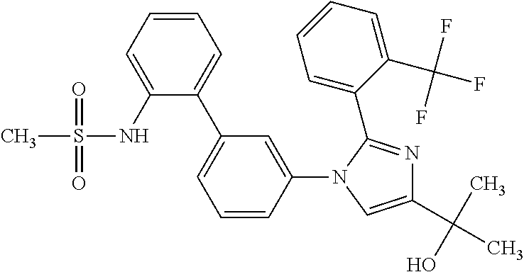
C1=C(NS(=O)(=O)C)C(C2=CC=CC(N3C(C4=CC=CC=C4C(F)(F)F)=NC(C(C)(O)C)=C3)=C2)=CC=C1
